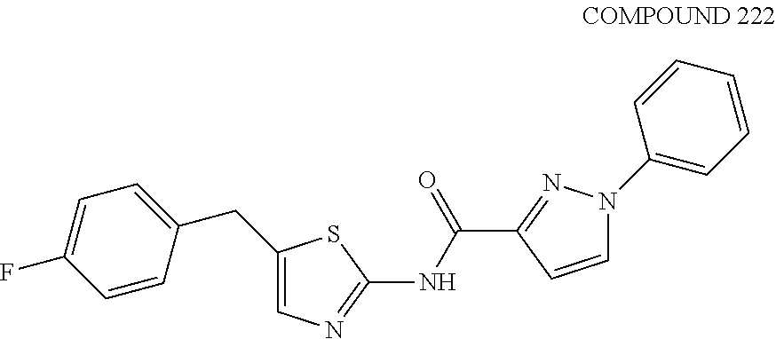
C1(CC2=CC=C(F)C=C2)=CN=C(NC(C2=NN(C3=CC=CC=C3)C=C2)=O)S1
